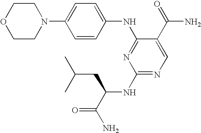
C1=C(N2CCOCC2)C=CC(NC2=NC(NC(C(N)=O)CC(C)C)=NC=C2C(=O)N)=C1
